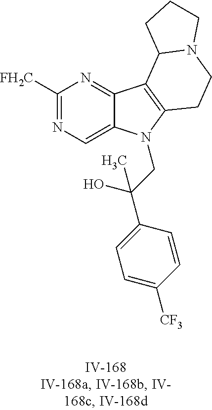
C1([FH2C])=NC=C2C(=N1)C1=C(N2CC(C2=CC=C([CF3])C=C2)(O)C)CCN2C1CCC2
